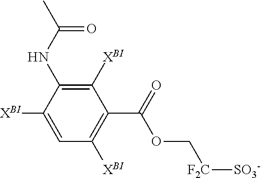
C1([XBI])=CC([XBI])=C(C(=O)OC[F2C][SO3-])C([XBI])=C1NC(=O)C
